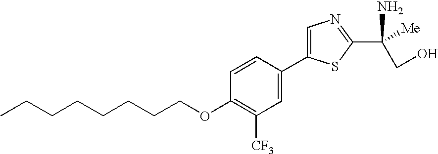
C1=C(C2=CN=C(C(N)(CO)[Me])S2)C=CC(OCCCCCCCC)=C1[CF3]
